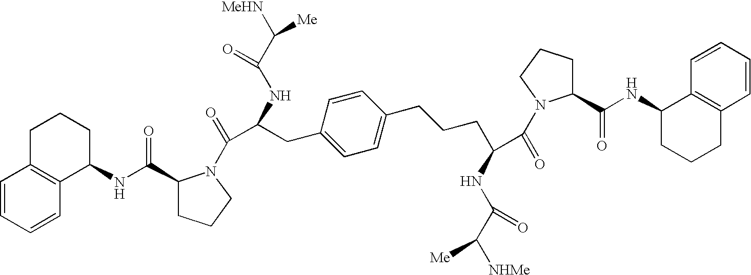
C1=CC=CC2=C1CCCC2NC(=O)C1CCCN1C(=O)C(NC(C([MeHN])[Me])=O)CC1=CC=C(CCCC(C(=O)N2C(C(NC3CCCC4=C3C=CC=C4)=O)CCC2)NC(=O)C([NHMe])[Me])C=C1
